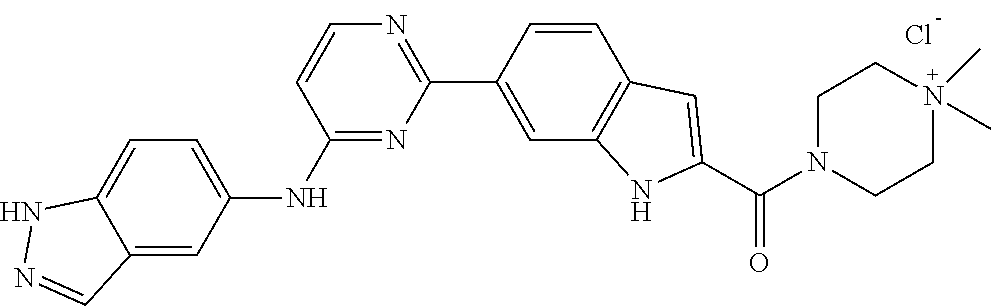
N1=C(NC2=CC=C3NN=CC3=C2)C=CN=C1C1=CC2=C(C=C1)C=C(C(=O)N1CCN(C)(C)CC1)N2.Cl
